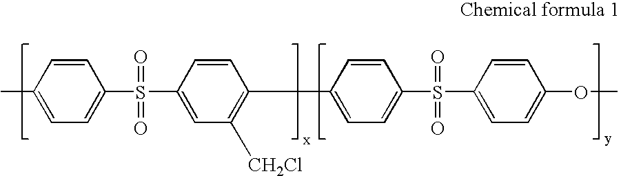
C1(C)=CC=C(S(C2=CC([CH2Cl])=C(CC3=CC=C(S(C4=CC=C(OC)C=C4)(=O)=O)C=C3)C=C2)(=O)=O)C=C1
